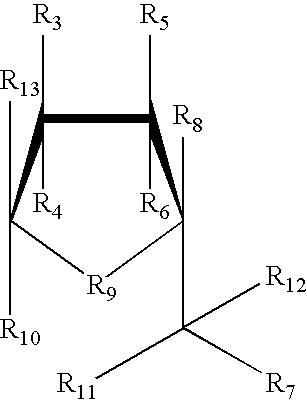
C1([R6])([R5])C([R4])([R3])C([R10])([R13])[R9]C1(C([R11])([R7])[R12])[R8]
